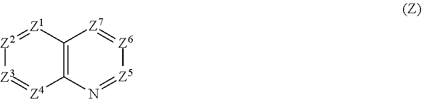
[Z3]1=[Z4]C2=C([Z7]=[Z6][Z5]=N2)[Z1]=[Z2]1
